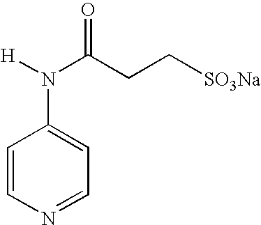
[H]N(C(CC[SO3Na])=O)C1=CC=NC=C1
